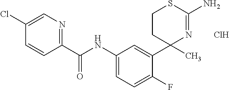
C1(Cl)=CN=C(C(NC2=CC=C(F)C(C3(C)N=C(N)SCC3)=C2)=O)C=C1.Cl
